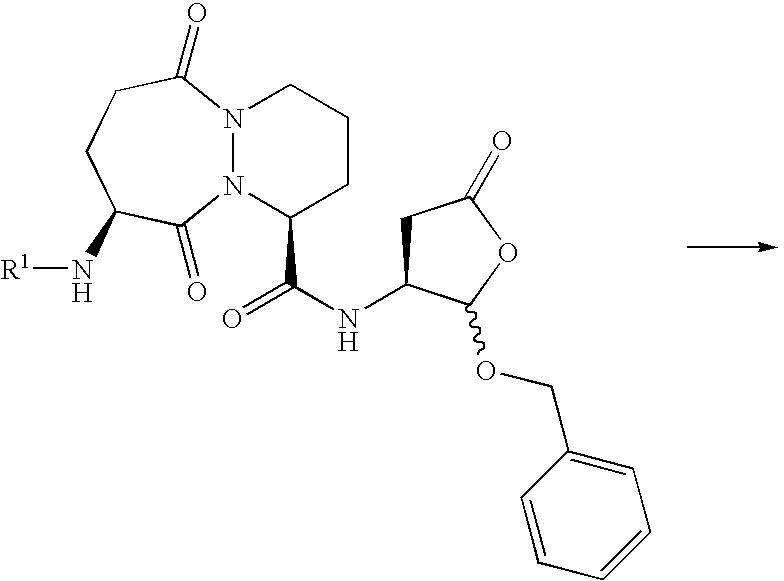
N12N(C(=O)CCC(N[R1])C1=O)CCCC2C(NC1CC(=O)OC1OCC1=CC=CC=C1)=O
